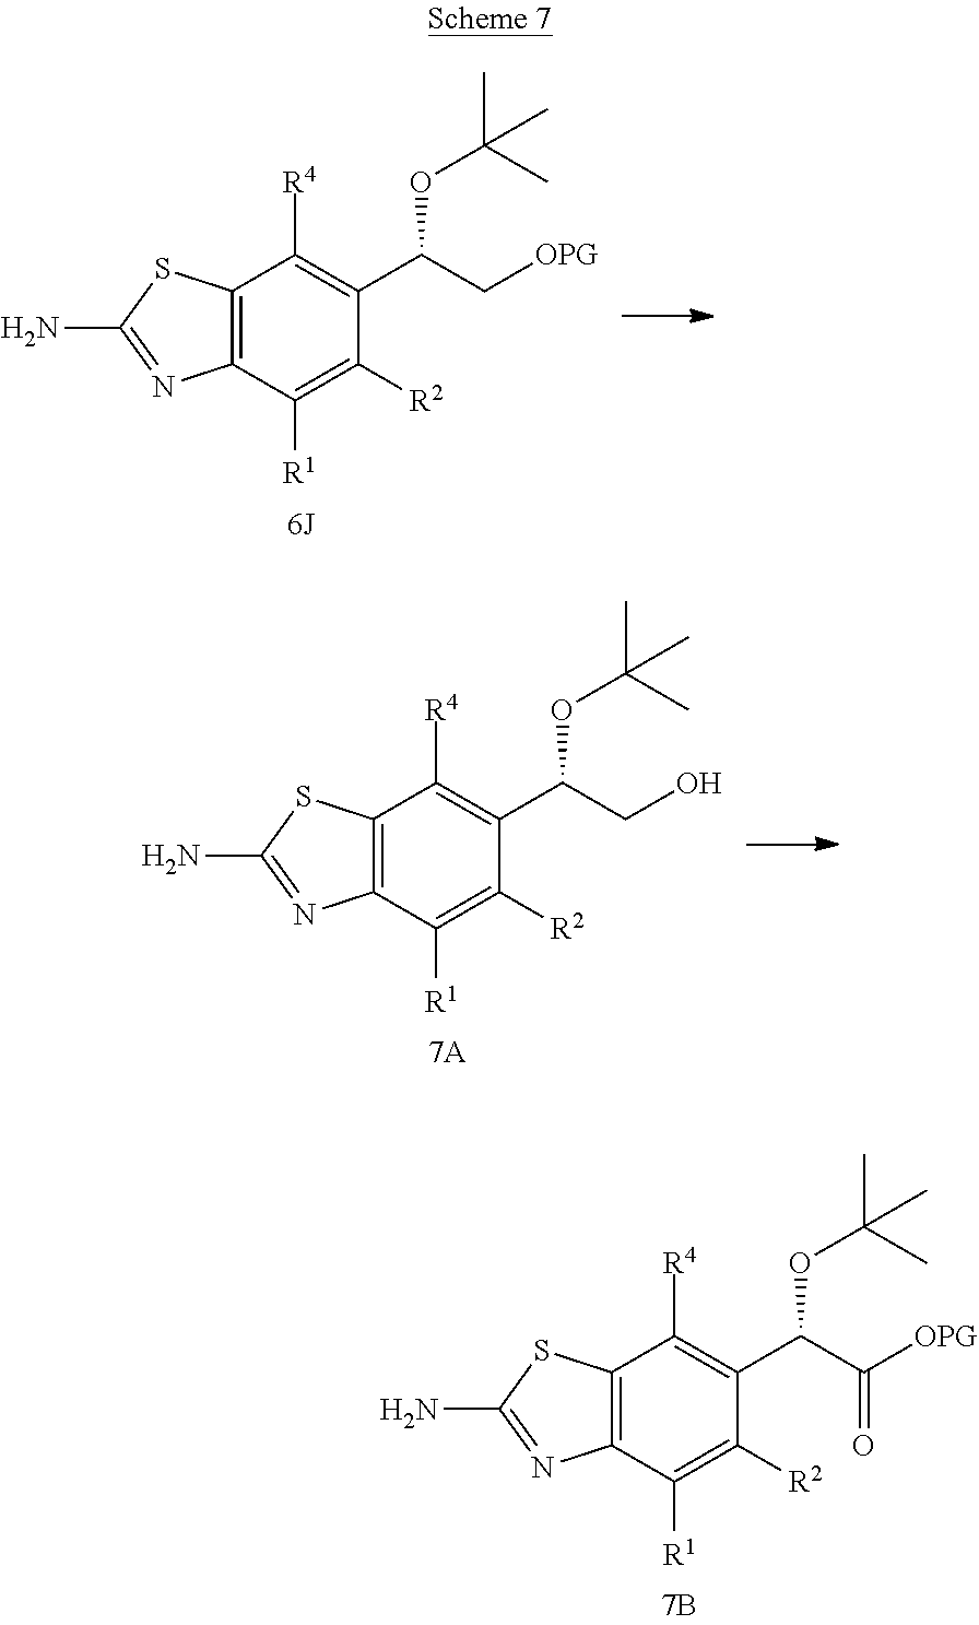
C1([R4])=C(C(C[OPG])OC(C)(C)C)C([R2])=C([R1])C2=C1SC(N)=N2.C1([R4])=C(C(CO)OC(C)(C)C)C([R2])=C([R1])C2=C1SC(N)=N2.C1([R4])=C(C(C([OPG])=O)OC(C)(C)C)C([R2])=C([R1])C2=C1SC(N)=N2
